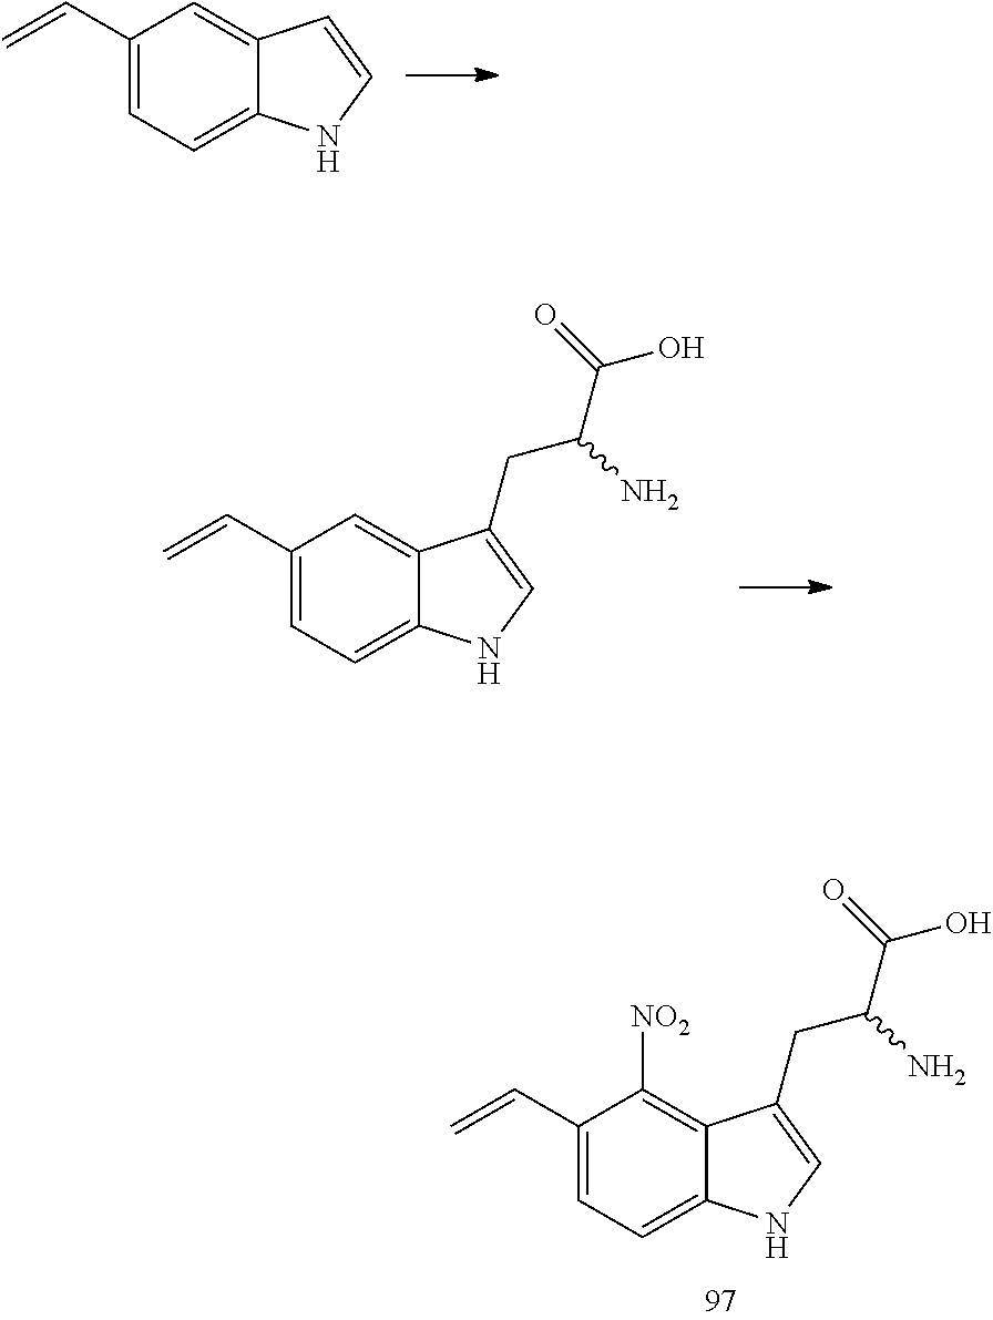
C1(C=C)=CC=C2C(=C1)C=CN2.C1(C=C)=CC=C2C(=C1)C(CC(N)C(O)=O)=CN2.C1(C=C)=CC=C2C(=C1[NO2])C(CC(N)C(O)=O)=CN2
